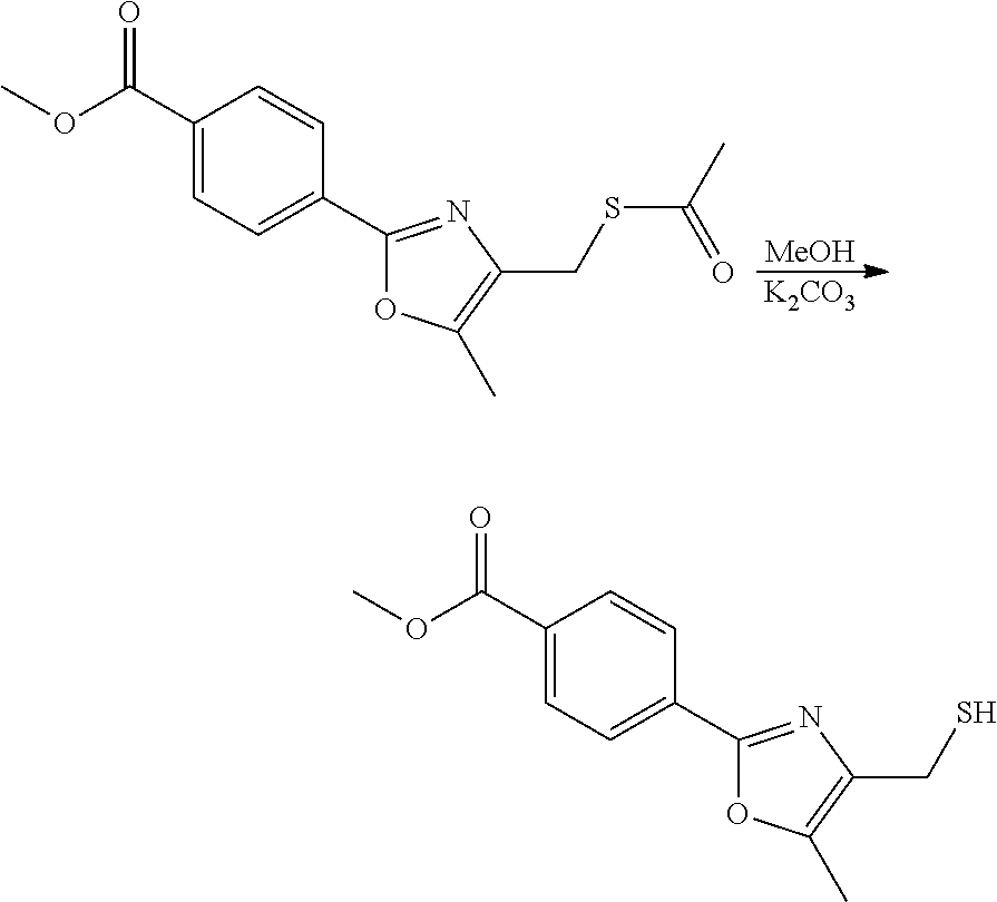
O=C(C1=CC=C(C2=NC(CSC(C)=O)=C(C)O2)C=C1)OC.[MeOH].[K2CO3].O=C(C1=CC=C(C2=NC(CS)=C(C)O2)C=C1)OC
